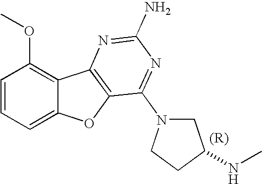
C1=CC=C2C(=C1OC)C1=C(O2)C(N2CC(NC)CC2)=NC(N)=N1
